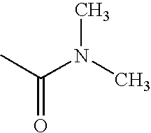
O=C(C)N(C)C
